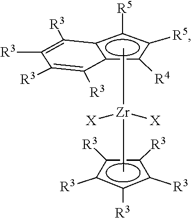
[R3]c1c([R3])c([R3])c([R3])c1[R3].C[Zr]([X])([X])C.c12c([R4])c([R5])c([R5])c1C([R3])=C([R3])C([R3])=C2[R3]
